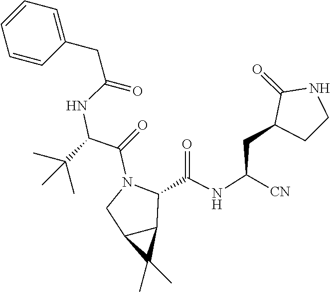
C(C(NC(C(=O)N1C(C(NC(CC2C(=O)NCC2)[CN])=O)C2C(C2(C)C)C1)C(C)(C)C)=O)C1=CC=CC=C1
